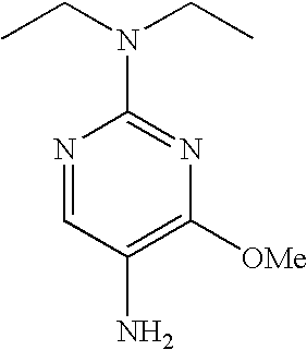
C1(N)=C([OMe])N=C(N(CC)CC)N=C1
